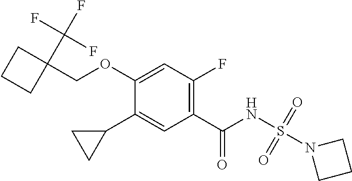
C1(C2CC2)=CC(C(NS(N2CCC2)(=O)=O)=O)=C(F)C=C1OCC1(C(F)(F)F)CCC1
